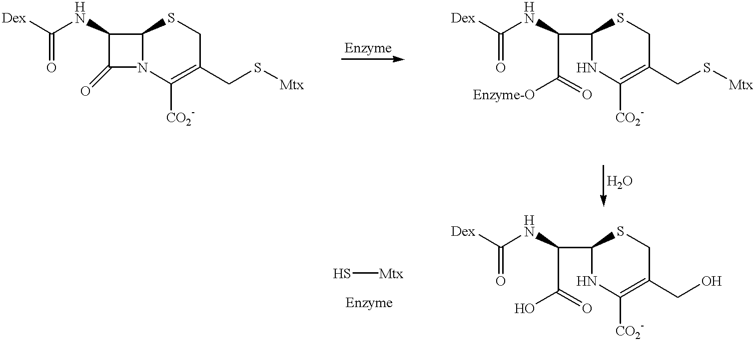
[Dex]C(NC1C(=O)N2C1SCC(CS[Mtx])=C2[CO2-])=O.[Dex]C(NC(C([Enzyme-O])=O)C1NC([CO2-])=C(CS[Mtx])CS1)=O.[Dex]C(NC(C(O)=O)C1NC([CO2-])=C(CO)CS1)=O.S[Mtx]
